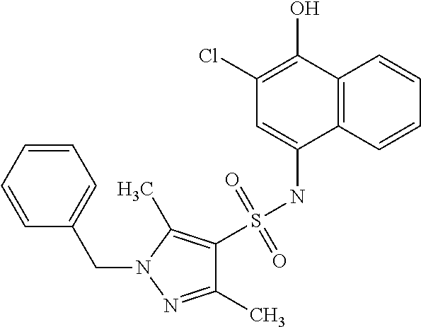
C1(S(NC2=CC(Cl)=C(O)C3=C2C=CC=C3)(=O)=O)=C(C)N(CC2=CC=CC=C2)N=C1C
